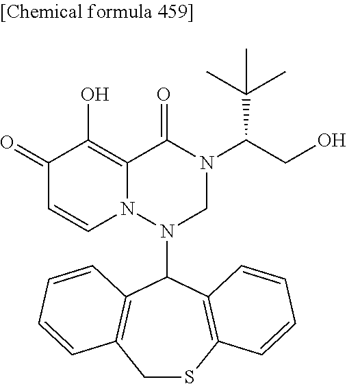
C1(=O)C=CN2C(=C1O)C(=O)N(C(CO)C(C)(C)C)CN2C1C2=C(CSC3=C1C=CC=C3)C=CC=C2
